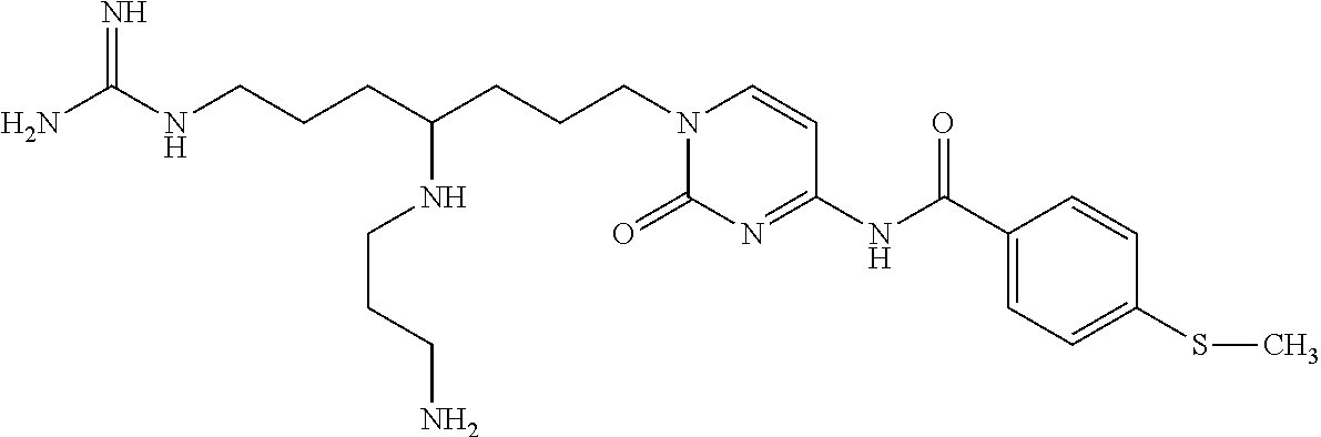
NC(NCCCC(CCCN1C(=O)N=C(NC(C2=CC=C(SC)C=C2)=O)C=C1)NCCCN)=N
